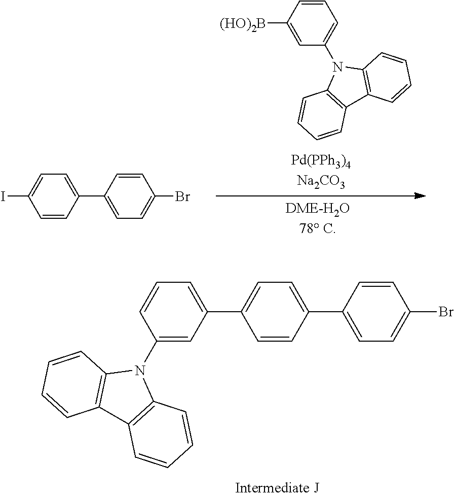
C1(N2C3=C(C4=C2C=CC=C4)C=CC=C3)=CC(C2=CC=C(C3=CC=C(Br)C=C3)C=C2)=CC=C1.[(HO)2B]C1=CC(N2C3=C(C4=C2C=CC=C4)C=CC=C3)=CC=C1.C1=CC(C2=CC=C(Br)C=C2)=CC=C1I
